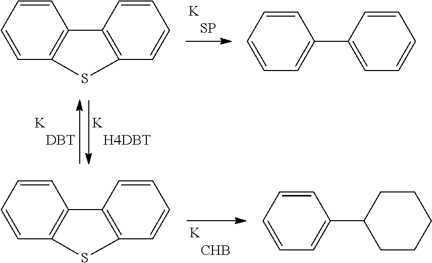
C1=CC=CC2=C1C1=C(C=CC=C1)S2.C1=CC=CC=C1C1CCCCC1.C1=CC=CC2=C1C1=C(C=CC=C1)S2.C1=CC=CC=C1C1=CC=CC=C1
